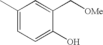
C1(C)=CC=C(O)C(C[OMe])=C1
